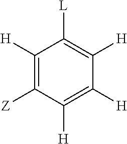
C1([H])=C([H])C([H])=C([L])C([H])=C1[Z]
